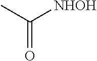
C([NHOH])(=O)C
